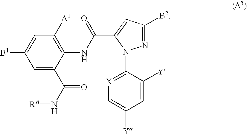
C1=C([B1])C=C(C(N[RB])=O)C(NC(=O)C2=CC([B2])=NN2C2=[X]C=C([Y])C=C2[Y])=C1[A1]
